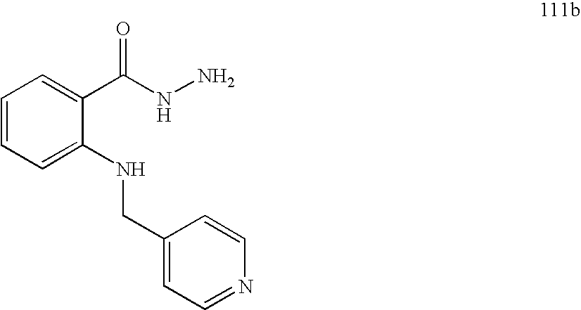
C1=CC=C(NCC2=CC=NC=C2)C(C(NN)=O)=C1
